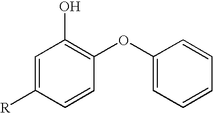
C1=C([R])C=CC(OC2=CC=CC=C2)=C1O
